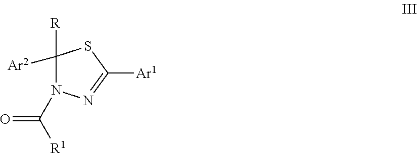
C1([R])([Ar2])N(C([R1])=O)N=C([Ar1])S1
